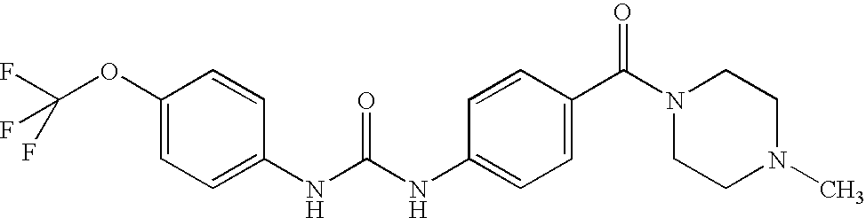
C1(OC(F)(F)F)=CC=C(NC(NC2=CC=C(C(N3CCN(C)CC3)=O)C=C2)=O)C=C1
